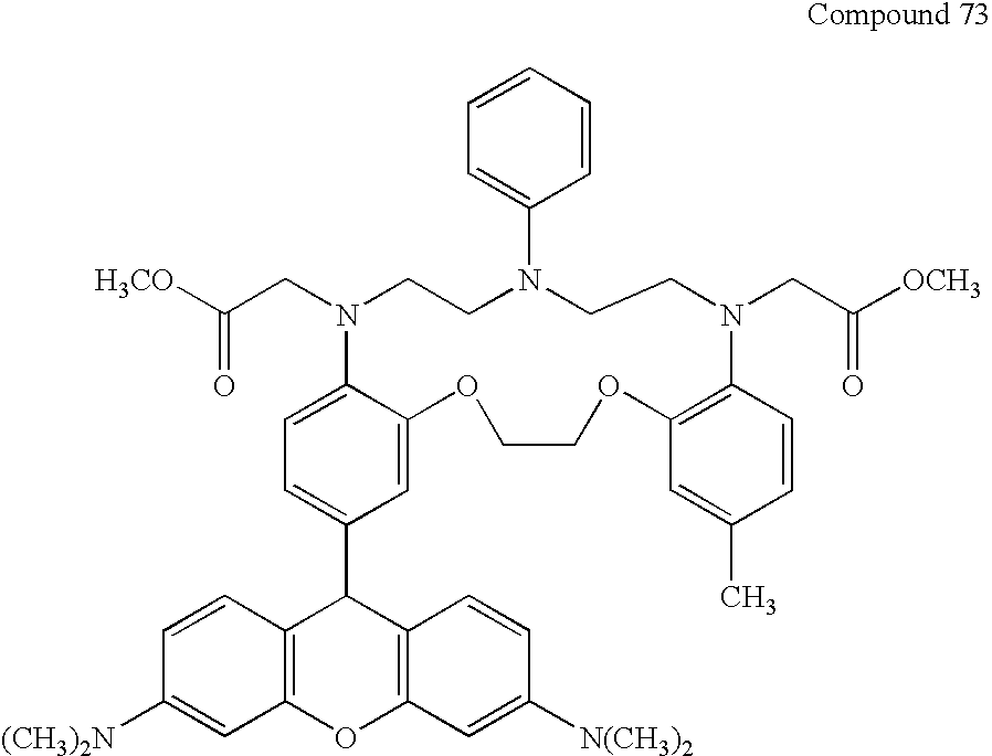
C1=C(C2C3=C(OC4=C2C=CC([N(CH3)2])=C4)C=C([(CH3)2N])C=C3)C=C2C(=C1)N(CC([H3CO])=O)CCN(C1=CC=CC=C1)CCN(CC([OCH3])=O)C1=C(OCCO2)C=C(C)C=C1
